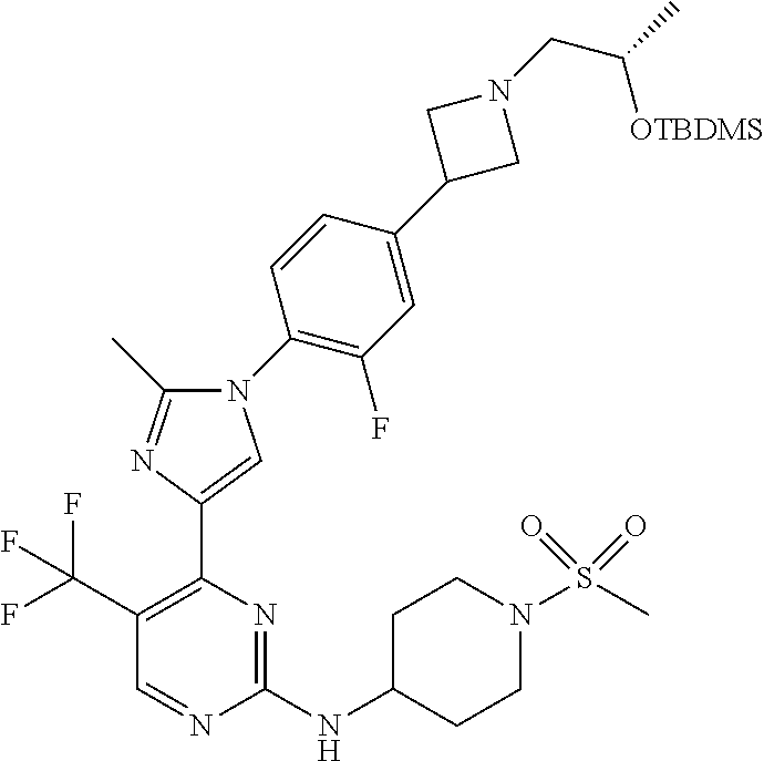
C1(NC2CCN(S(C)(=O)=O)CC2)=NC(C2=CN(C3=C(F)C=C(C4CN(CC(C)[OTBDMS])C4)C=C3)C(C)=N2)=C(C(F)(F)F)C=N1
